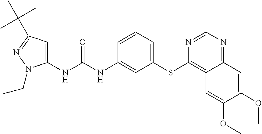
C1(NC(NC2=CC(SC3=C4C(=NC=N3)C=C(OC)C(OC)=C4)=CC=C2)=O)=CC(C(C)(C)C)=NN1CC
